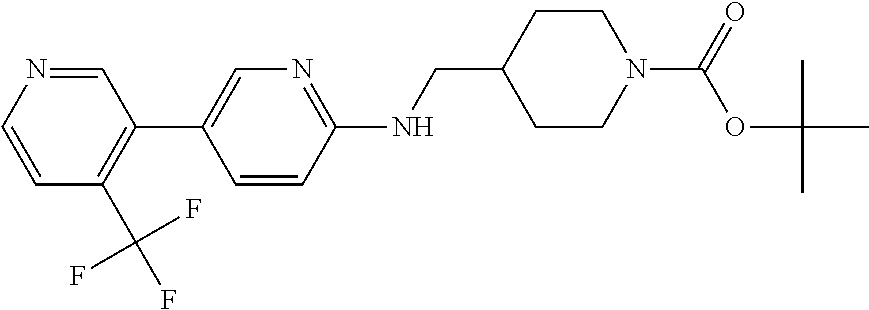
C1=CN=CC(C2=CN=C(NCC3CCN(C(=O)OC(C)(C)C)CC3)C=C2)=C1C(F)(F)F
